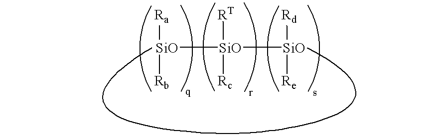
[SiO]([Ra])([Rb])[SiO]([SiO]([Rd])[Re])([RT])[Rc]
